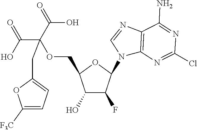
C1(O)C(F)C(N2C3=C(N=C2)C(N)=NC(Cl)=N3)OC1COC(C(O)=O)(C(O)=O)CC1=CC=C([F3C])O1
